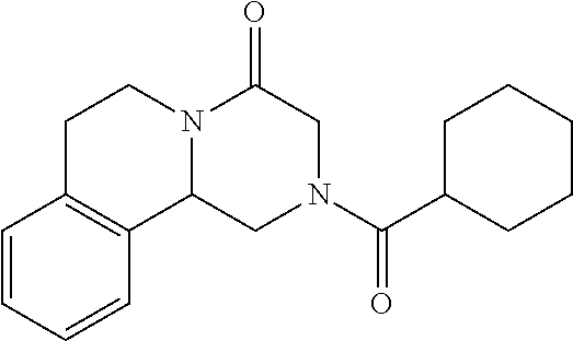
C1C2=C(C3N(C1)C(=O)CN(C(C1CCCCC1)=O)C3)C=CC=C2
